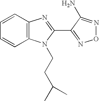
C1=CC2=C(C=C1)N(CCC(C)C)C(C1=NON=C1N)=N2
